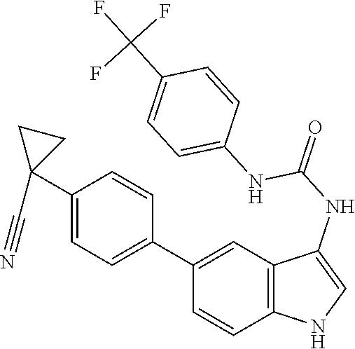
C12=C(C=C(C3=CC=C(C4(C#N)CC4)C=C3)C=C1)C(NC(=O)NC1=CC=C(C(F)(F)F)C=C1)=CN2
